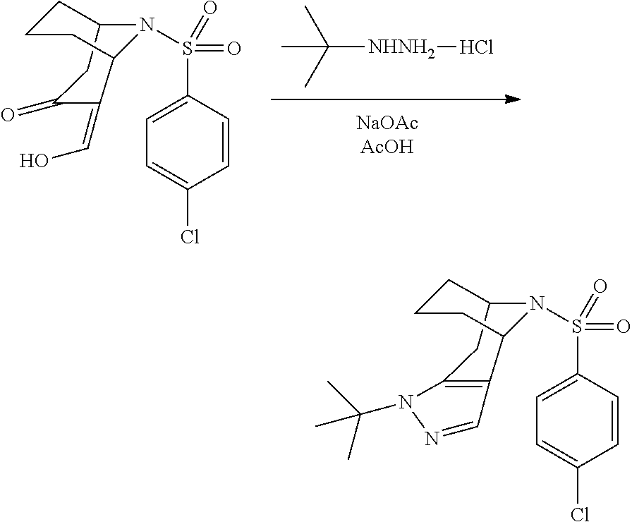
C12CC(=O)C(=CO)C(CCC1)N2S(C1=CC=C(Cl)C=C1)(=O)=O.C([NHNH2]Cl)(C)(C)C.C12CC3=C(C(CCC1)N2S(C1=CC=C(Cl)C=C1)(=O)=O)C=NN3C(C)(C)C
